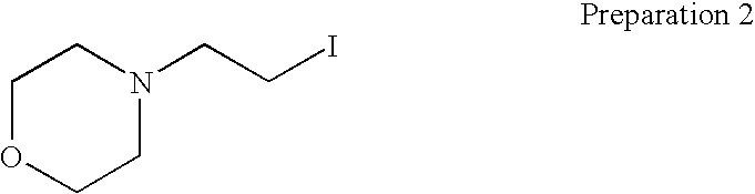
C1OCCN(CCI)C1
